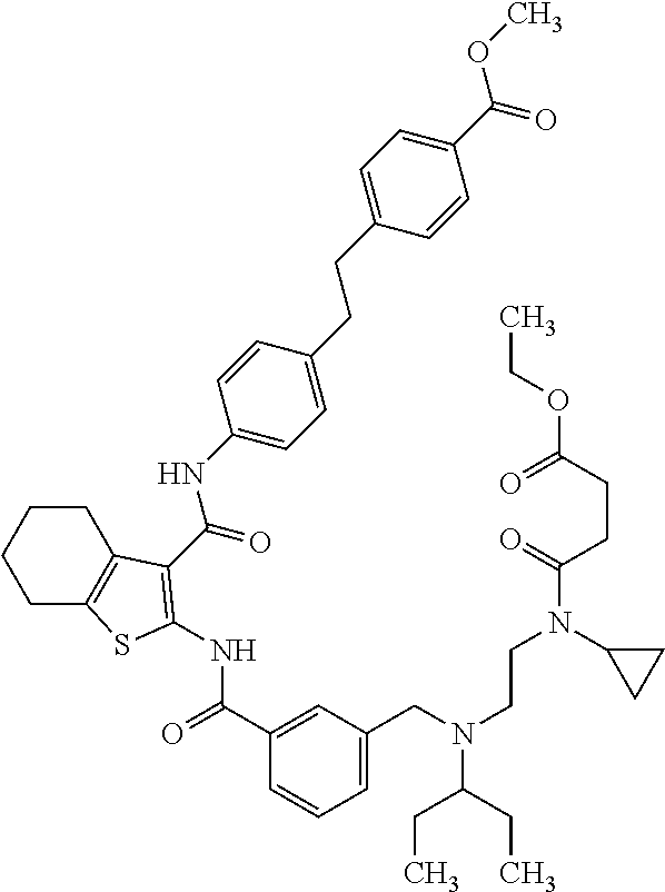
C1CC2=C(CC1)SC(NC(=O)C1=CC(CN(C(CC)CC)CCN(C(CCC(OCC)=O)=O)C3CC3)=CC=C1)=C2C(=O)NC1=CC=C(CCC2=CC=C(C(OC)=O)C=C2)C=C1
